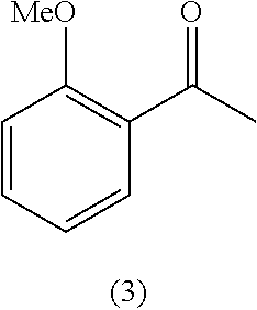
C1(C(C)=O)=C([MeO])C=CC=C1
